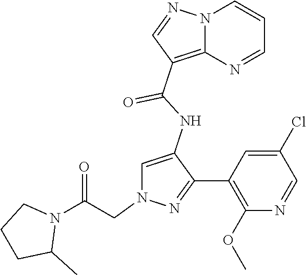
N12C(=C(C(NC3=CN(CC(N4CCCC4C)=O)N=C3C3=C(OC)N=CC(Cl)=C3)=O)C=N1)N=CC=C2
